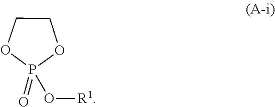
O1P(=O)(O[R1])OCC1
